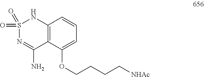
S1(=O)(=O)N=C(N)C2=C(N1)C=CC=C2OCCCC[NHAc]
